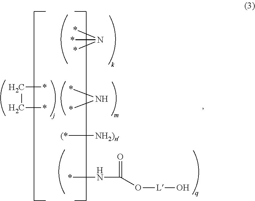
*N(*)*.*NC(=O)O[L]O.C(C*)*.*N*.[(*][NH2)n]
